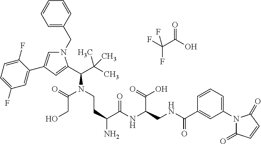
FC(F)(C(O)=O)F.N1(CC2=CC=CC=C2)C=C(C2=CC(F)=CC=C2F)C=C1C(C(C)(C)C)N(CCC(N)C(NC(CNC(C1=CC(N2C(=O)C=CC2=O)=CC=C1)=O)C(=O)O)=O)C(=O)CO
